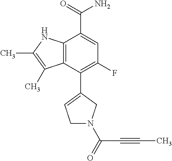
C12=C(NC(C)=C1C)C(C(=O)N)=CC(F)=C2C1=CCN(C(=O)C#CC)C1
